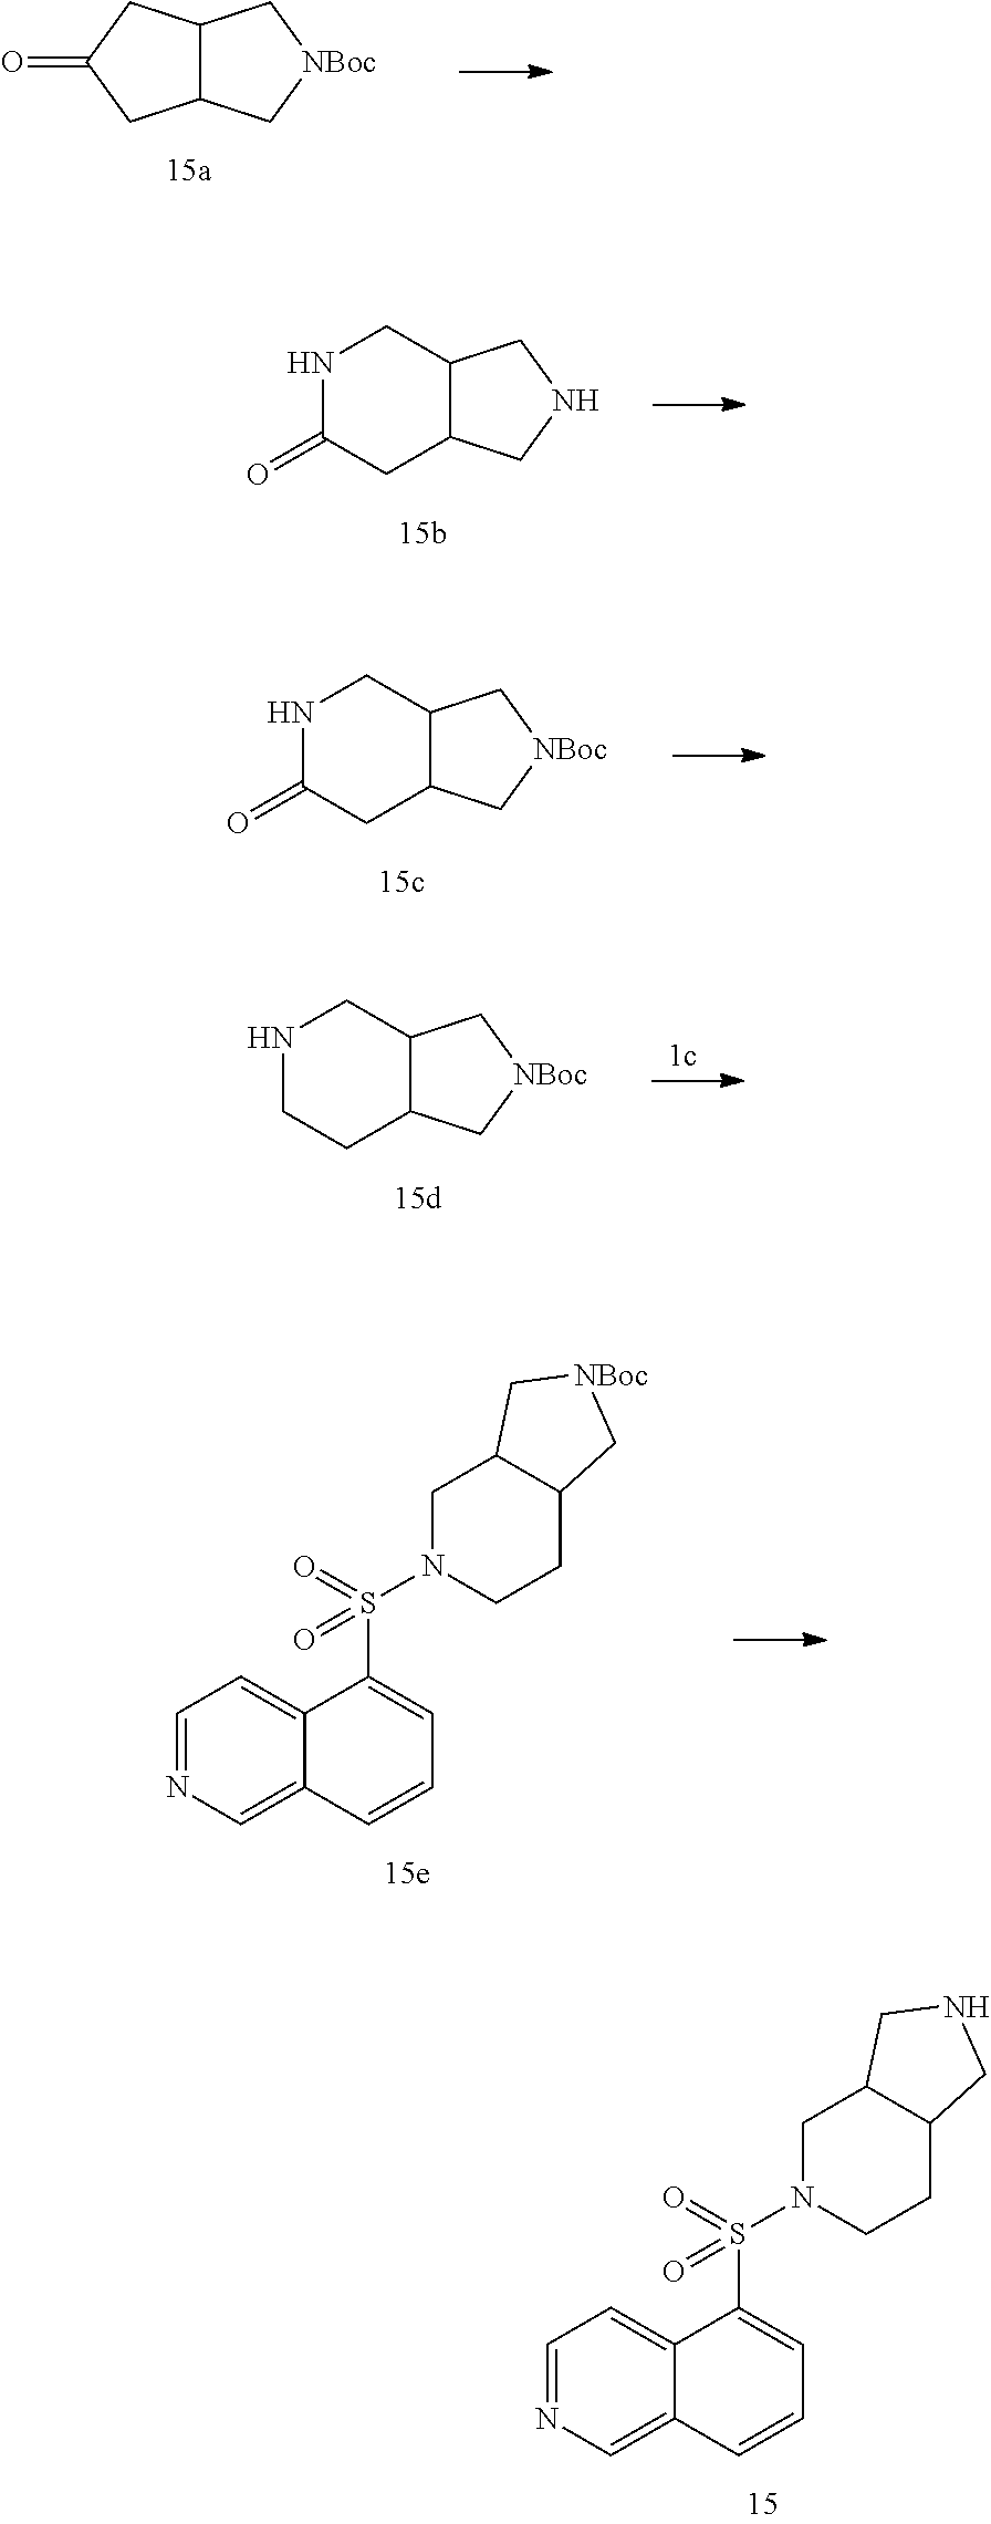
O=C1CC2C(C1)C[NBoc]C2.N1C(=O)CC2C(C1)CNC2.N1C(=O)CC2C(C1)C[NBoc]C2.N1CCC2C(C1)C[NBoc]C2.C1=NC=C2C(=C1)C(S(N1CCC3C(C1)C[NBoc]C3)(=O)=O)=CC=C2.C1=NC=C2C(=C1)C(S(N1CCC3C(C1)CNC3)(=O)=O)=CC=C2
